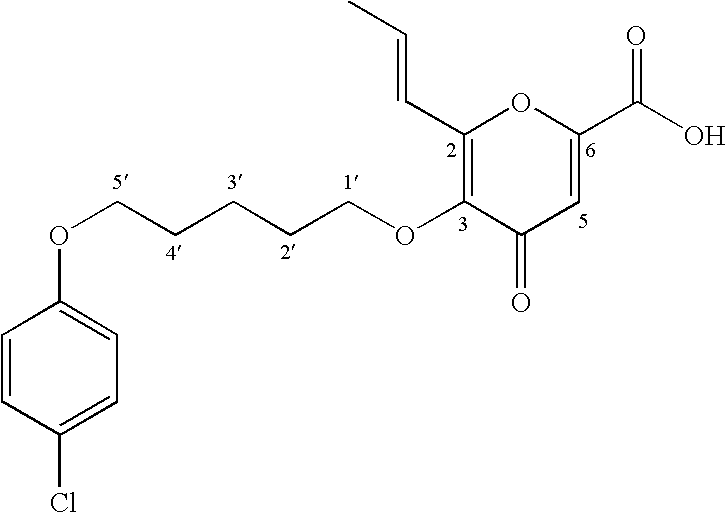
C1=CC(Cl)=CC=C1OCCCCCOC1=C(C=CC)OC(C(O)=O)=CC1=O
